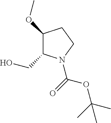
C(=O)(OC(C)(C)C)N1C(CO)C(OC)CC1
